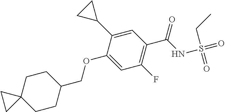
C1CC(COC2=CC(F)=C(C(NS(=O)(CC)=O)=O)C=C2C2CC2)CCC12CC2
